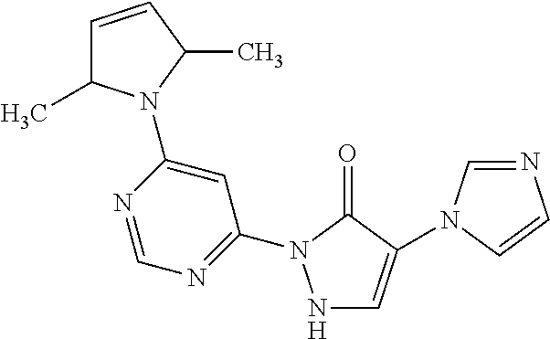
N1C=C(N2C=NC=C2)C(=O)N1C1=NC=NC(N2C(C)C=CC2C)=C1
